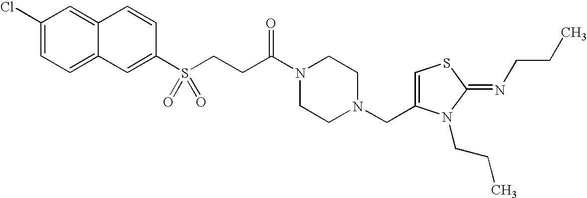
C1(Cl)=CC=C2C(=C1)C=CC(S(CCC(N1CCN(CC3=CSC(=NCCC)N3CCC)CC1)=O)(=O)=O)=C2
